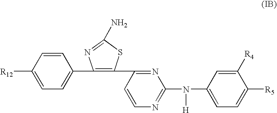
[R12]C1=CC=C(C2=C(C3=NC(N([H])C4=CC=C([R5])C([R4])=C4)=NC=C3)SC(N)=N2)C=C1
